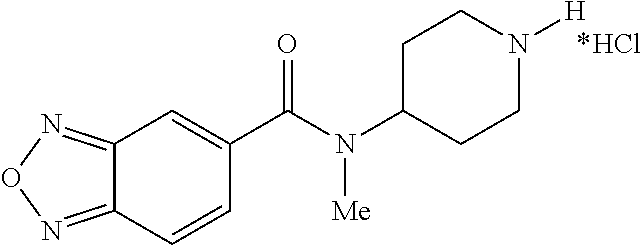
C12=NON=C1C=CC(C(N(C1CCN([H])CC1)[Me])=O)=C2.Cl
